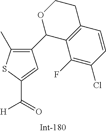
C1(C2C3=C(CCO2)C=CC(Cl)=C3F)=C(C)SC(C(=O)[H])=C1
